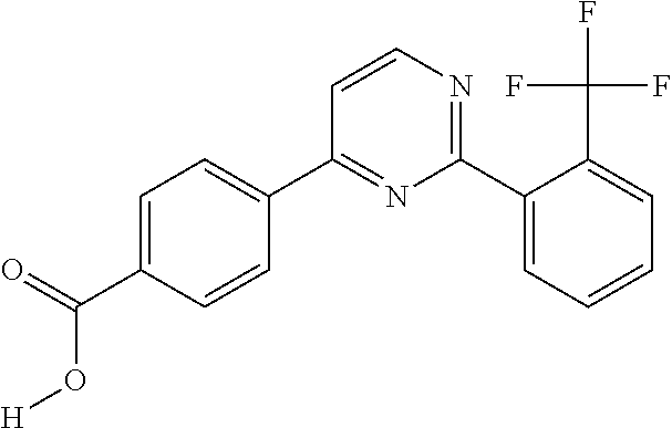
C1=C(C(=O)O[H])C=CC(C2=NC(C3=CC=CC=C3C(F)(F)F)=NC=C2)=C1
